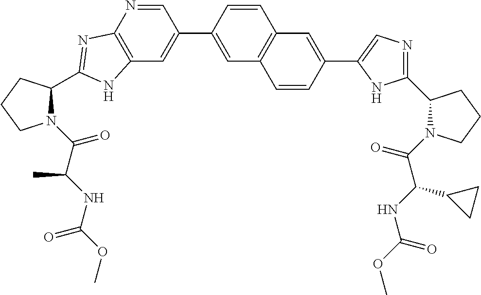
C12=C(N=CC(C3=CC4=C(C=C3)C=C(C3=CN=C(C5N(C(C(NC(OC)=O)C6CC6)=O)CCC5)N3)C=C4)=C1)N=C(C1CCCN1C(C(NC(OC)=O)C)=O)N2
